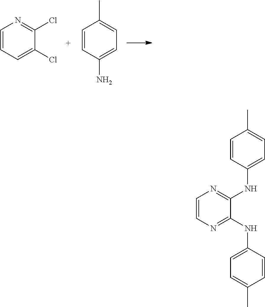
C1=CC=C(Cl)C(Cl)=N1.C1=CC(N)=CC=C1C.C1=CN=C(NC2=CC=C(C)C=C2)C(NC2=CC=C(C)C=C2)=N1
